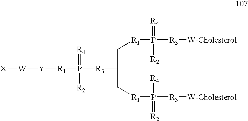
[X][W][Y][R1]P([R3]C(C[R1]P([R3][W-Cholesterol])(=[R4])[R2])C[R1]P([R3][W-Cholesterol])([R4])=[R2])(=[R4])[R2]
